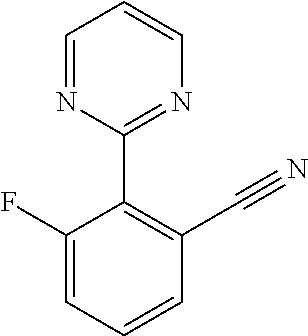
C1(F)=CC=CC(C#N)=C1C1=NC=CC=N1
